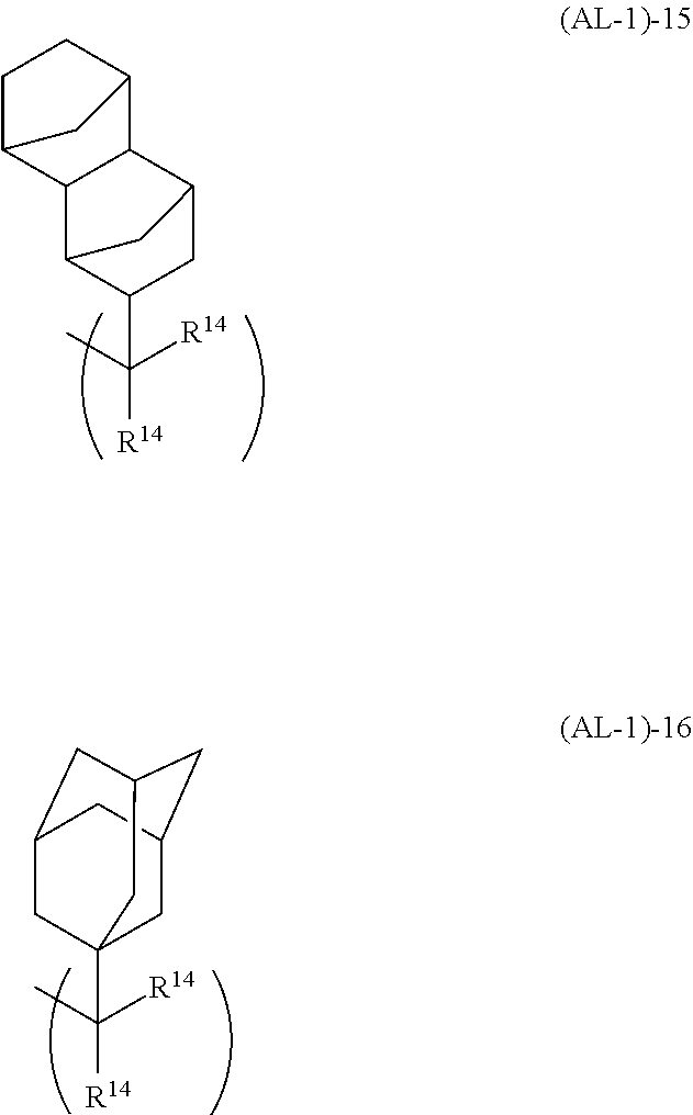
C([R14])([R14])(C)C1C2CC(C1)C1C2C2CCC1C2.C([R14])([R14])(C)C12CC3CC(CC(C1)C3)C2
